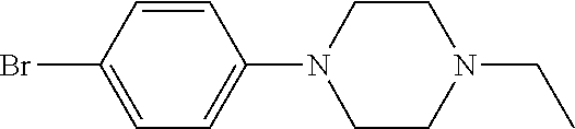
BrC1=CC=C(N2CCN(CC)CC2)C=C1
